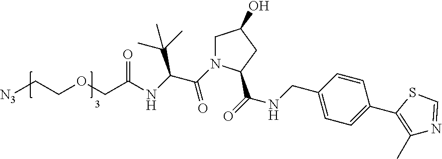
C(C(N1CC(O)CC1C(=O)NCC1=CC=C(C2=C(C)N=CS2)C=C1)=O)(C(C)(C)C)NC(COCC[N3])=O
